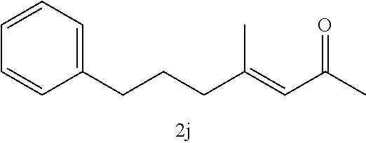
C(C(=CC(C)=O)C)CCC1=CC=CC=C1
